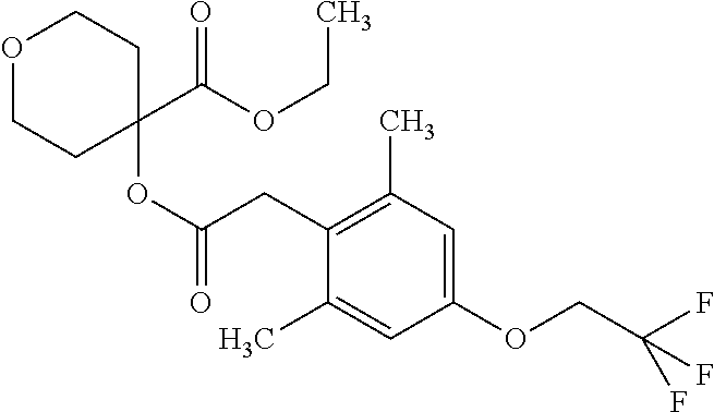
C1(CC(OC2(C(OCC)=O)CCOCC2)=O)=C(C)C=C(OCC(F)(F)F)C=C1C
